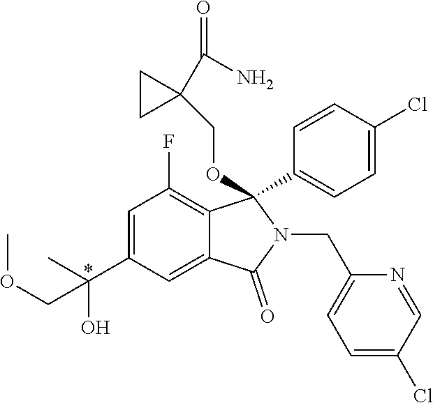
*.O(C)CC(O)(C)C1=CC(F)=C2C(=C1)C(=O)N(CC1=CC=C(Cl)C=N1)C2(C1=CC=C(Cl)C=C1)OCC1(C(N)=O)CC1
